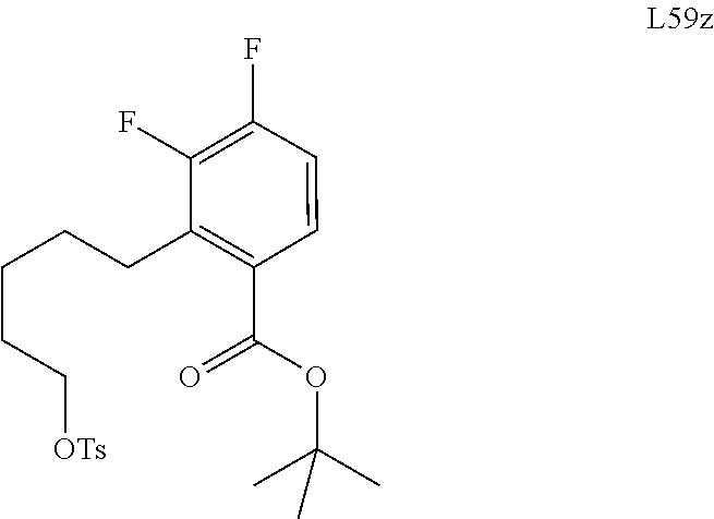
C1(CCCCC[OTs])=C(C(OC(C)(C)C)=O)C=CC(F)=C1F
